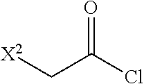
[X2]CC(=O)Cl
